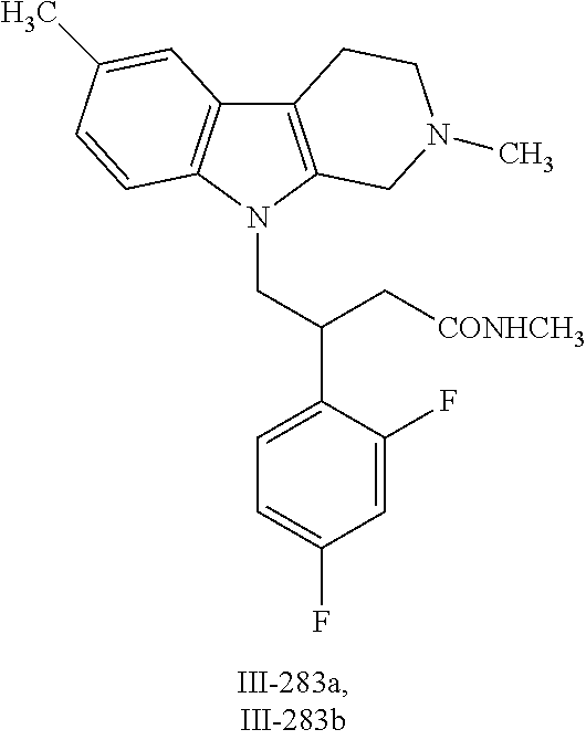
C12=C(N(CC(C3=CC=C(F)C=C3F)C[CONHCH3])C3=C1C=C(C)C=C3)CN(C)CC2
